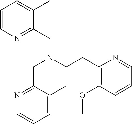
C1=CN=C(CN(CCC2=C(OC)C=CC=N2)CC2=NC=CC=C2C)C(C)=C1
